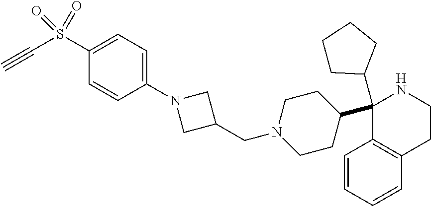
C1(S(C#C)(=O)=O)=CC=C(N2CC(CN3CCC(C4(C5CCCC5)C5=C(C=CC=C5)CCN4)CC3)C2)C=C1
